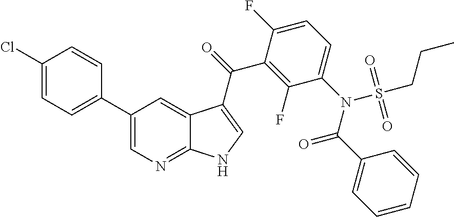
C1(C2=CC=C(Cl)C=C2)=CN=C2C(=C1)C(C(=O)C1=C(F)C(N(C(C3=CC=CC=C3)=O)S(CCC)(=O)=O)=CC=C1F)=CN2
